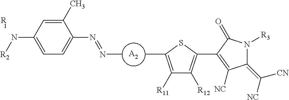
C1(N[R2])=CC=C(N=NC)C(C)=C1.[A2].[R1].CC1=C([R11])C([R12])=C(C2=C([NC])C(=C([NC])[CN])N([R3])C2=O)S1
